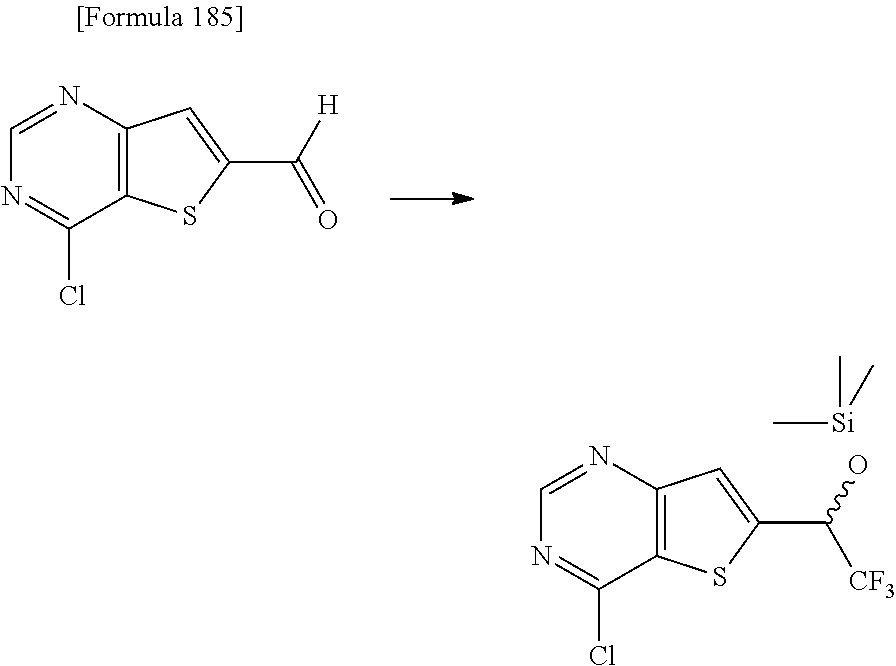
C12=C(N=CN=C1Cl)C=C(C([H])=O)S2.C12=C(N=CN=C1Cl)C=C(C(O)[CF3])S2.[Si](C)(C)C
